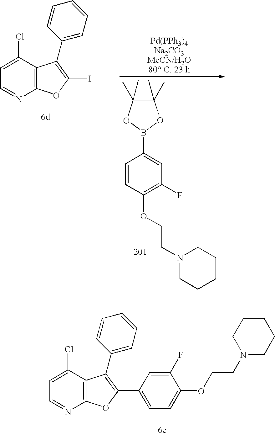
C12=C(C(Cl)=CC=N1)C(C1=CC=CC=C1)=C(I)O2.O1C(C)(C)C(C)(C)OB1C1=CC(F)=C(OCCN2CCCCC2)C=C1.C12=C(C(Cl)=CC=N1)C(C1=CC=CC=C1)=C(C1=CC=C(OCCN3CCCCC3)C(F)=C1)O2
